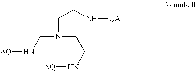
C(N(CCN[AQ])CCN[QA])N[AQ]
